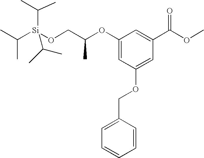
O(C1=CC(OCC2=CC=CC=C2)=CC(C(OC)=O)=C1)C(CO[Si](C(C)C)(C(C)C)C(C)C)C
